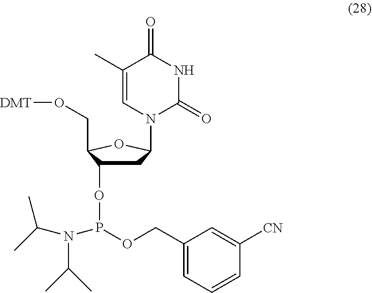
C1C(OP(OCC2=CC=CC([CN])=C2)N(C(C)C)C(C)C)C(CO[DMT])OC1N1C(=O)NC(=O)C(C)=C1
